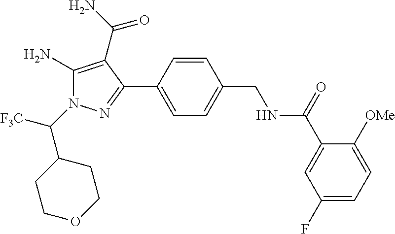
C(N1C(N)=C(C(N)=O)C(C2=CC=C(CNC(C3=CC(F)=CC=C3[OMe])=O)C=C2)=N1)([F3C])C1CCOCC1
